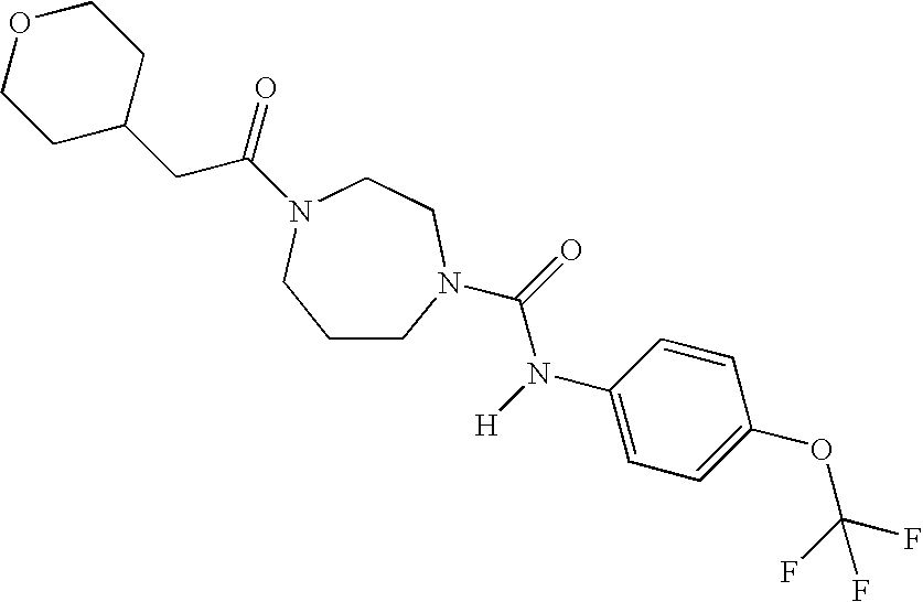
C1CN(C(=O)N([H])C2=CC=C(OC(F)(F)F)C=C2)CCN(C(=O)CC2CCOCC2)C1
